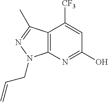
C12=C(N=C(O)C=C1[CF3])N(CC=C)N=C2C
